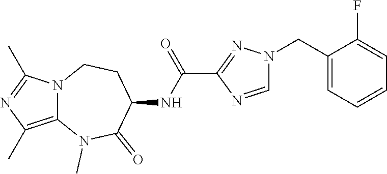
N12C(=C(C)N=C1C)N(C)C(=O)C(NC(C1=NN(CC3=CC=CC=C3F)C=N1)=O)CC2
